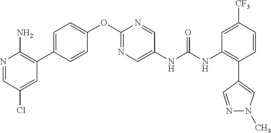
C1=C(C2=C(N)N=CC(Cl)=C2)C=CC(OC2=NC=C(NC(NC3=C(C4=CN(C)N=C4)C=CC([CF3])=C3)=O)C=N2)=C1
